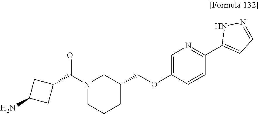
C1=C(OCC2CN(C(C3CC(N)C3)=O)CCC2)C=CC(C2=CC=NN2)=N1
